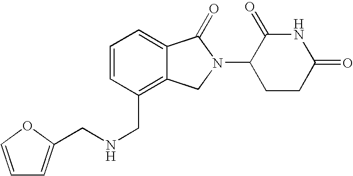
C1=C2C(=C(CNCC3=CC=CO3)C=C1)CN(C1CCC(=O)NC1=O)C2=O
